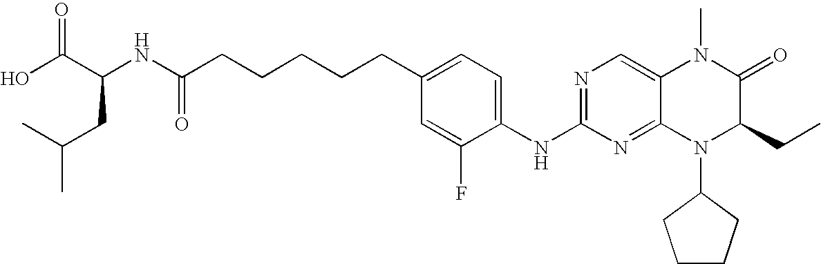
OC(C(NC(CCCCCC1=CC=C(NC2=NC=C3C(=N2)N(C2CCCC2)C(CC)C(=O)N3C)C(F)=C1)=O)CC(C)C)=O
